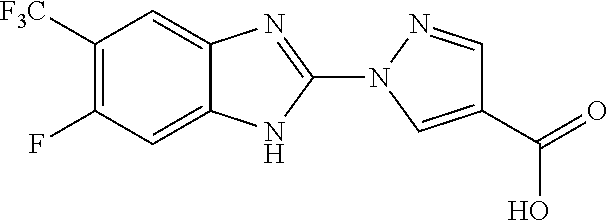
C1([F3C])=C(F)C=C2C(=C1)N=C(N1C=C(C(=O)O)C=N1)N2
